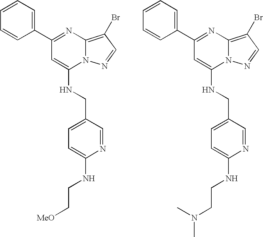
C1(C2=CC=CC=C2)=NC2=C(Br)C=NN2C(NCC2=CC=C(NCC[MeO])N=C2)=C1.C1(C2=CC=CC=C2)=NC2=C(Br)C=NN2C(NCC2=CC=C(NCCN(C)C)N=C2)=C1
